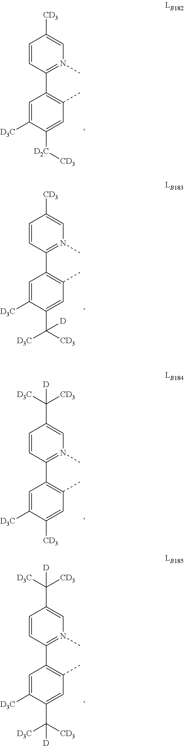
C1=CC([CD3])=CN(C)=C1C1=C(C)C=C([D2C][CD3])C([D3C])=C1.C1=CC([CD3])=CN(C)=C1C1=C(C)C=C(C([CD3])([D3C])[D])C([D3C])=C1.C1=CC(C([CD3])([D3C])[D])=CN(C)=C1C1=C(C)C=C([CD3])C([D3C])=C1.C1=CC(C([CD3])([D3C])[D])=CN(C)=C1C1=C(C)C=C(C([D3C])([CD3])[D])C([D3C])=C1
